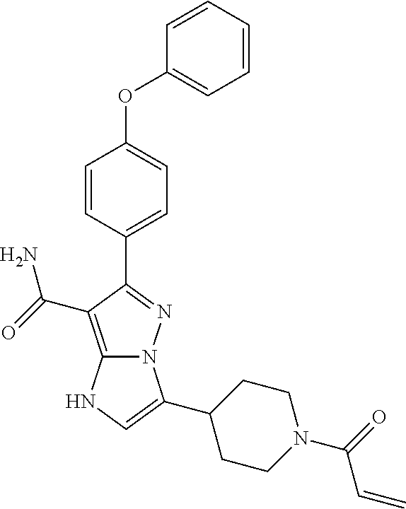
C1=CC(C2=NN3C(=C2C(N)=O)NC=C3C2CCN(C(C=C)=O)CC2)=CC=C1OC1=CC=CC=C1
